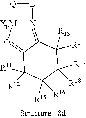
N12=C3C(=O[XpM]1[Q][L]2)C([R12])([R11])C([R15])([R16])C([R18])([R17])C3([R14])[R13]
